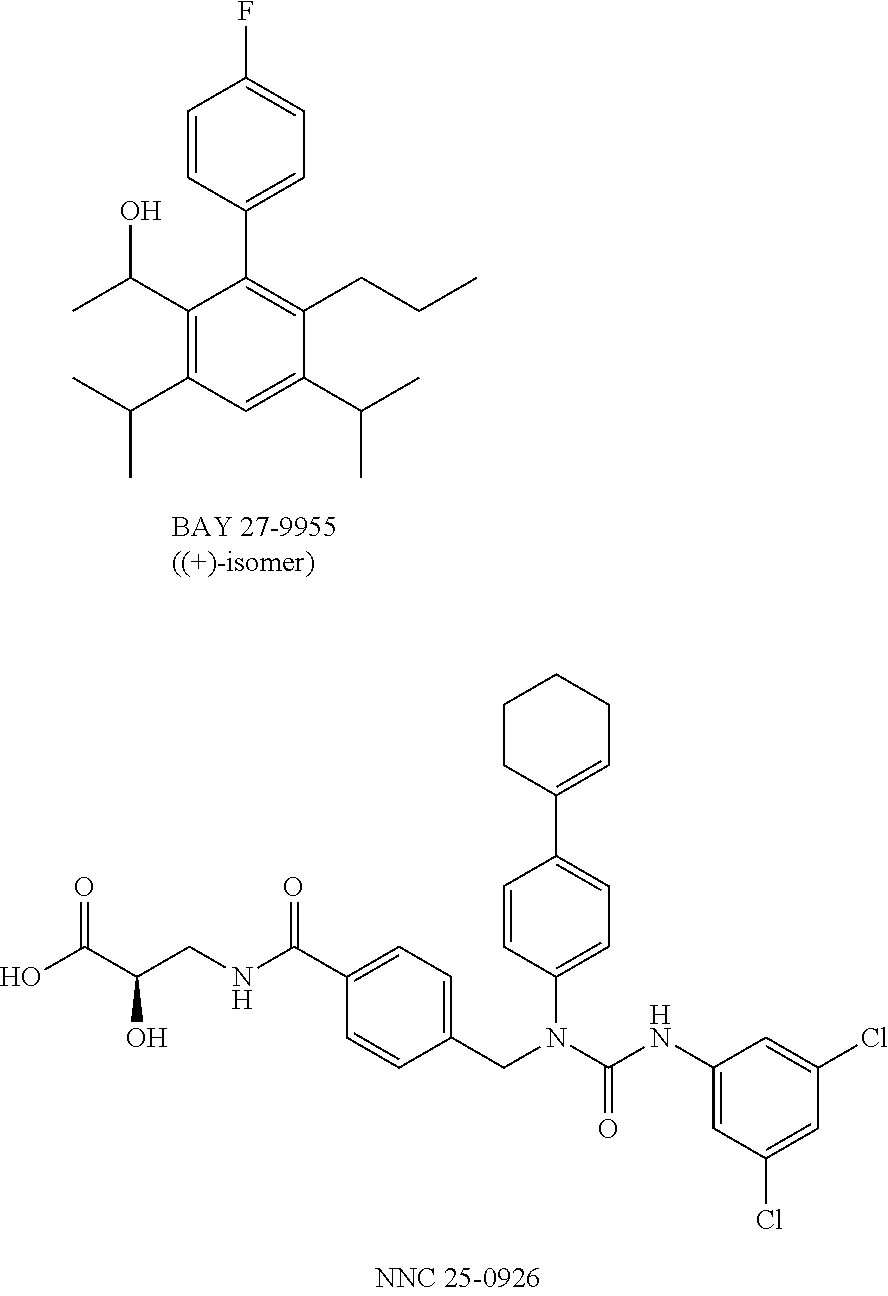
FC1=CC=C(C2=C(CCC)C(C(C)C)=CC(C(C)C)=C2C(C)O)C=C1.C1CCC(C2=CC=C(N(CC3=CC=C(C(NCC(C(O)=O)O)=O)C=C3)C(NC3=CC(Cl)=CC(Cl)=C3)=O)C=C2)=CC1
